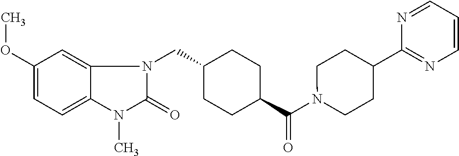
C(C1CCC(C(N2CCC(C3=NC=CC=N3)CC2)=O)CC1)N1C(=O)N(C)C2=CC=C(OC)C=C12
